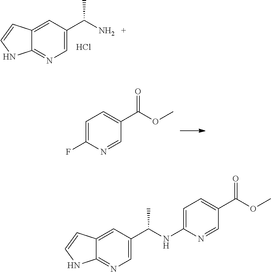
C12=CC(C(N)C)=CN=C1NC=C2.Cl.C1=C(F)N=CC(C(OC)=O)=C1.C12=CC(C(NC3=CC=C(C(OC)=O)C=N3)C)=CN=C1NC=C2
